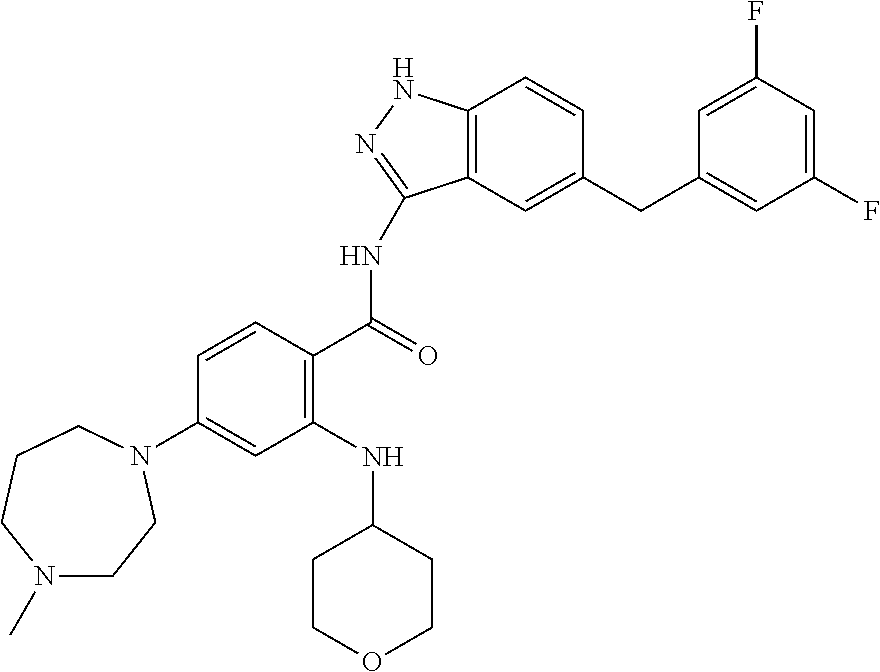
C1=CC(C(=O)NC2=NNC3=C2C=C(CC2=CC(F)=CC(F)=C2)C=C3)=C(NC2CCOCC2)C=C1N1CCN(C)CCC1
